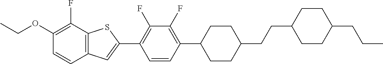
CCOC1=C(F)C2=C(C=C1)C=C(C1=C(F)C(F)=C(C3CCC(CCC4CCC(CCC)CC4)CC3)C=C1)S2
